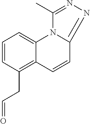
N1=C2N(C(C)=N1)C1=CC=CC(CC=O)=C1C=C2
